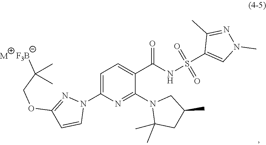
C1=C(N2N=C(OCC([F3B])(C)C)C=C2)N=C(N2C(C)(C)CC(C)C2)C(C(NS(C2=CN(C)N=C2C)(=O)=O)=O)=C1.[M]
